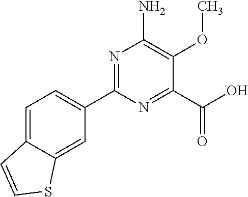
C1(C2=CC=C3C(=C2)SC=C3)=NC(N)=C(OC)C(C(=O)O)=N1
